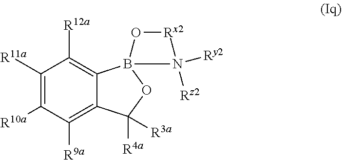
C1([R11a])=C([R10a])C([R9a])=C2C(=C1[R12a])B1(OC2([R4a])[R3a])O[Rx2]N1([Rz2])[Ry2]
